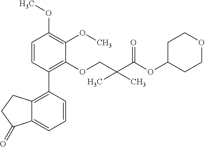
C1=CC(C2=C3C(=CC=C2)C(=O)CC3)=C(OCC(C(OC2CCOCC2)=O)(C)C)C(OC)=C1OC
